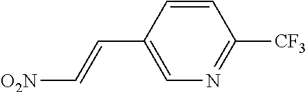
C1(C=C[O2N])=CN=C([CF3])C=C1
